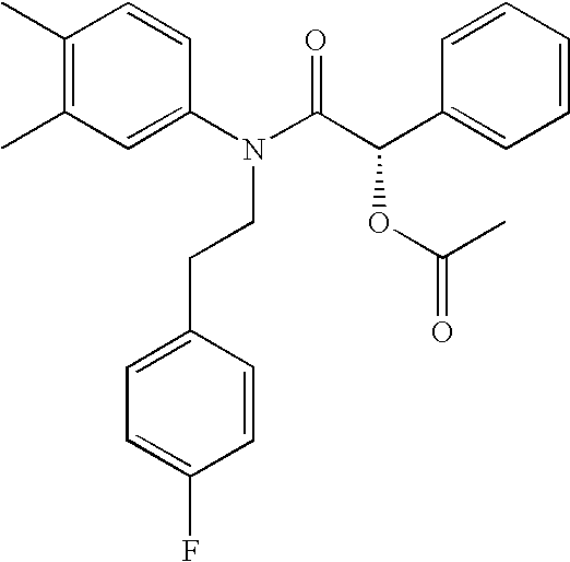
C1(C)=C(C)C=C(N(C(C(C2=CC=CC=C2)OC(=O)C)=O)CCC2=CC=C(F)C=C2)C=C1
